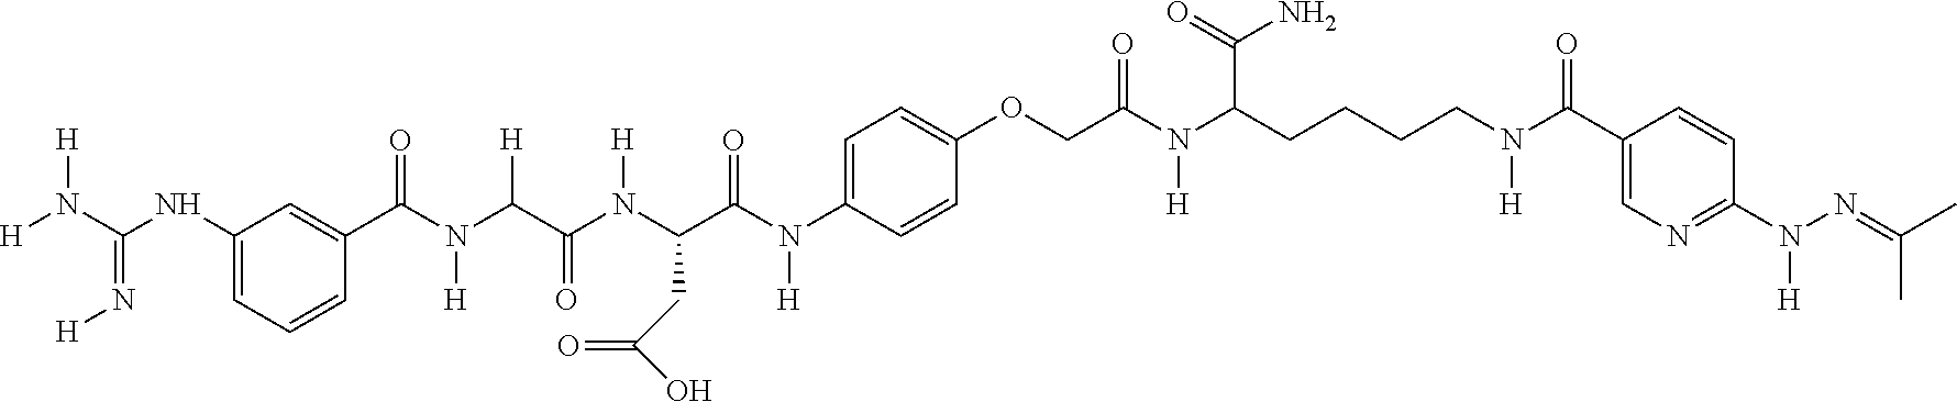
[H]N(C(=N[H])NC1=CC=CC(C(N([H])C(C(=O)N(C(CC(=O)O)C(N([H])C2=CC=C(OCC(N(C(CCCCN(C(C3=CN=C(N([H])N=C(C)C)C=C3)=O)[H])C(=O)N)[H])=O)C=C2)=O)[H])[H])=O)=C1)[H]
